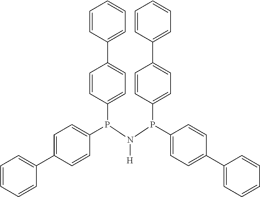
C1=CC=CC(C2=CC=C(P(C3=CC=C(C4=CC=CC=C4)C=C3)N(P(C3=CC=C(C4=CC=CC=C4)C=C3)C3=CC=C(C4=CC=CC=C4)C=C3)[H])C=C2)=C1
